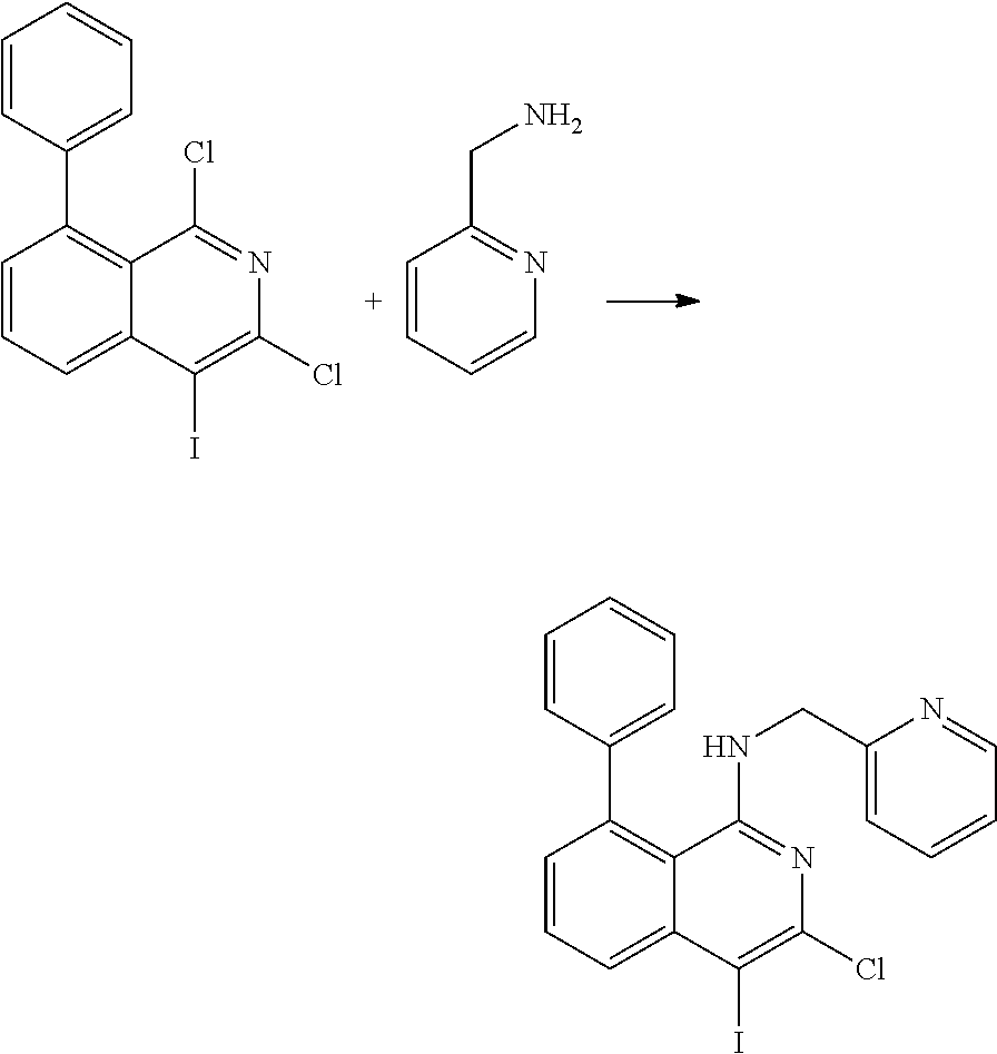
C1=CC(C2=C3C(=CC=C2)C(I)=C(Cl)N=C3NCC2=CC=CC=N2)=CC=C1.C1=CC(C2=C3C(=CC=C2)C(I)=C(Cl)N=C3Cl)=CC=C1.C1=CC(CN)=NC=C1
